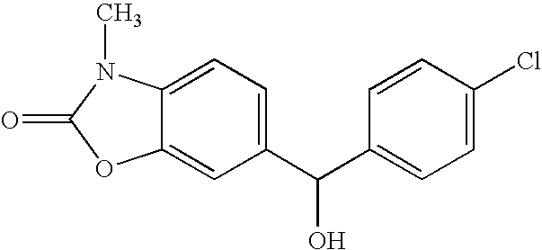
C12=CC(C(C3=CC=C(Cl)C=C3)O)=CC=C1N(C)C(=O)O2
